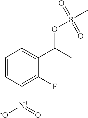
C1(C(C)OS(C)(=O)=O)=CC=CC([N+](=O)[-O])=C1F
